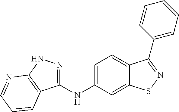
C1(NC2=CC=C3C(=C2)SN=C3C2=CC=CC=C2)=NNC2=C1C=CC=N2
